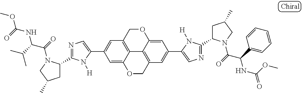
C1(C2=CC3=C4C5=C(C=C(C6=CN=C(C7CC(C)CN7C(=O)C(C7=CC=CC=C7)NC(OC)=O)N6[H])C=C5OC3)COC4=C2)=CN=C(C2CC(C)CN2C(=O)C(C(C)C)NC(=O)OC)N1[H]
